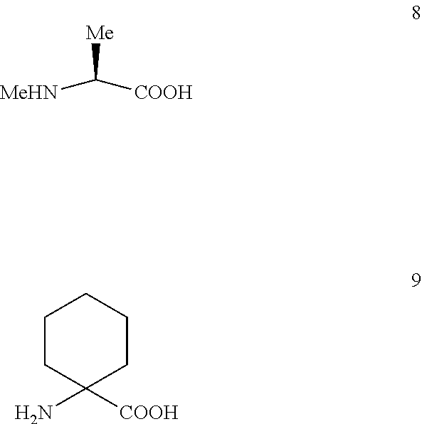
[MeHN]C([COOH])[Me].C1CC(N)([COOH])CCC1
